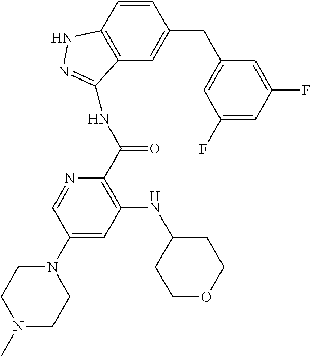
C1=CC2=C(C=C1CC1=CC(F)=CC(F)=C1)C(NC(C1=C(NC3CCOCC3)C=C(N3CCN(C)CC3)C=N1)=O)=NN2
